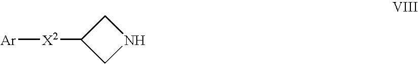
[Ar][X2]C1CNC1
